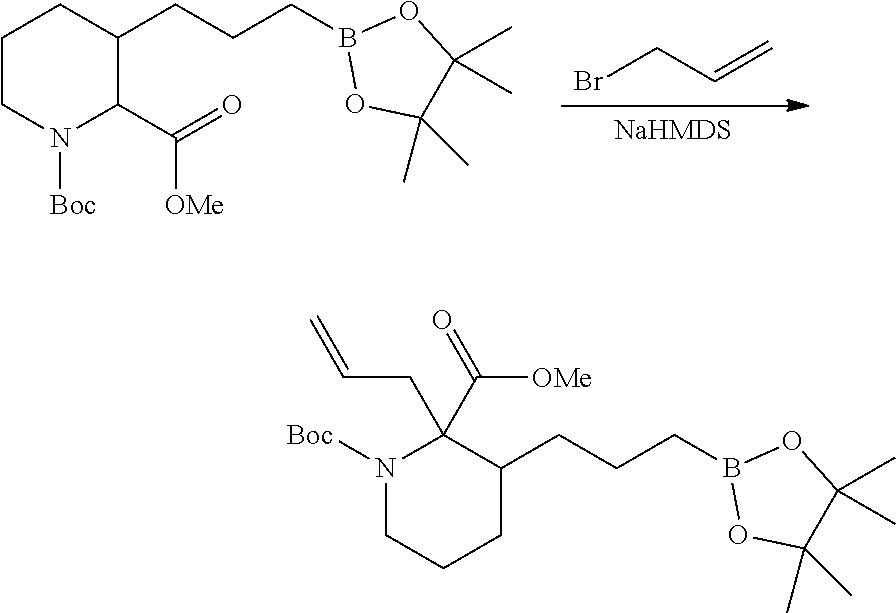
C1(CCCB2OC(C)(C)C(C)(C)O2)CCCN([Boc])C1(C(=O)[OMe])CC=C.C1(CCCB2OC(C)(C)C(C)(C)O2)C(C([OMe])=O)N([Boc])CCC1.[NaHMDS].BrCC=C
